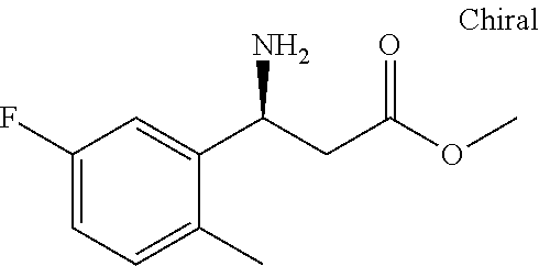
C(C(OC)=O)C(C1=CC(F)=CC=C1C)N
